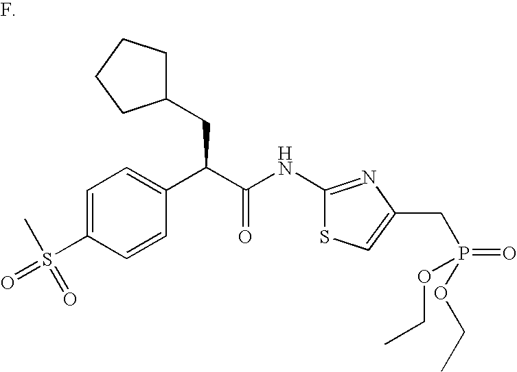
C1=C(S(C)(=O)=O)C=CC(C(C(NC2=NC(CP(=O)(OCC)OCC)=CS2)=O)CC2CCCC2)=C1
